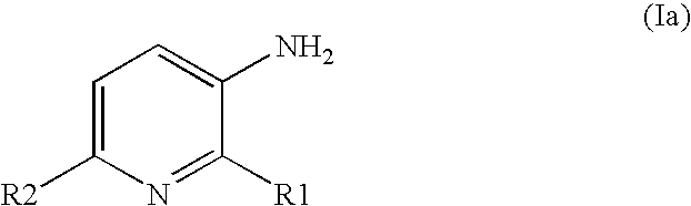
C1(N)=CC=C([R2])N=C1[R1]
